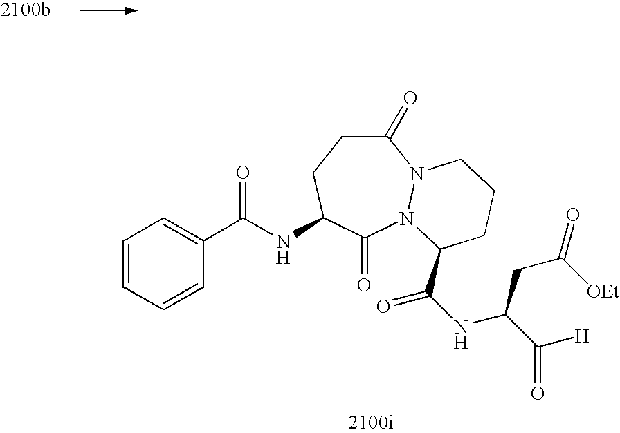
C1(=O)CCC(NC(C2=CC=CC=C2)=O)C(=O)N2N1CCCC2C(NC(C([H])=O)CC([OEt])=O)=O
